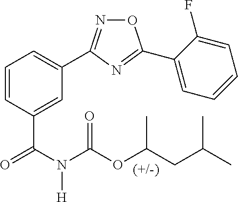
C1=C(C(N(C(=O)OC(CC(C)C)C)[H])=O)C=CC=C1C1=NOC(C2=CC=CC=C2F)=N1
